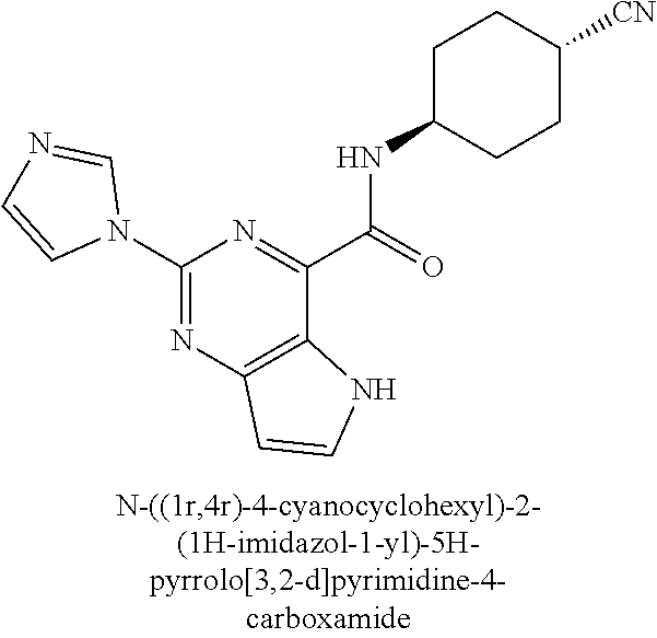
C1(N2C=NC=C2)=NC2=C(C(C(=O)NC3CCC([CN])CC3)=N1)NC=C2
